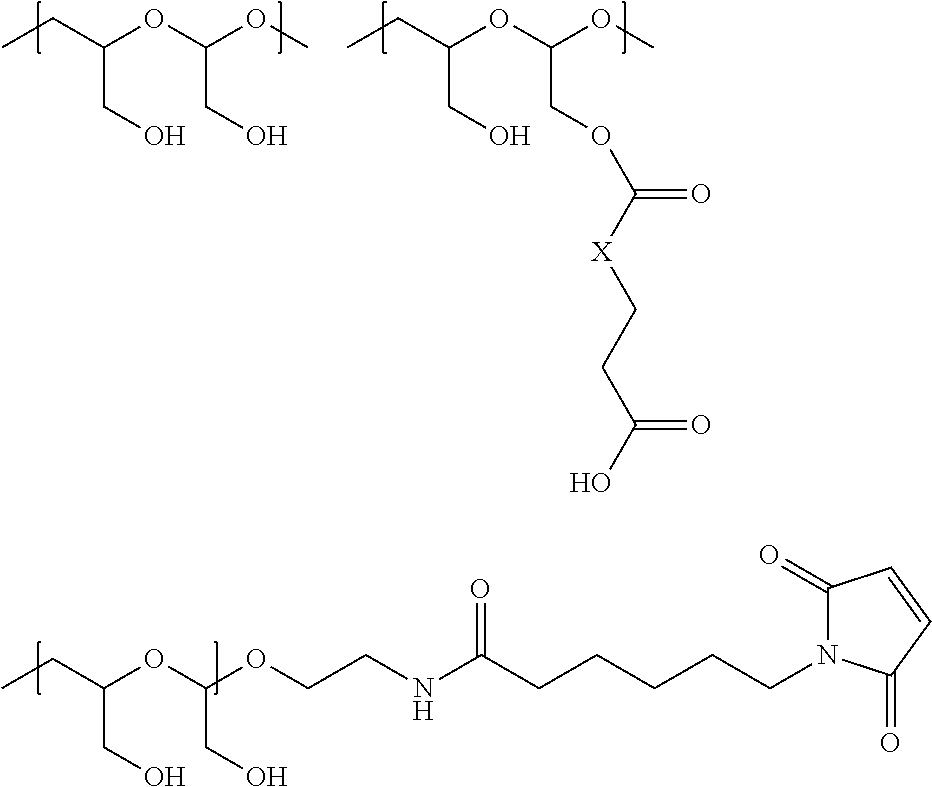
CCC(OC(OC)CO)CO.CCC(OC(OC)COC([X]CCC(O)=O)=O)CO.CCC(OC(OCCNC(CCCCCN1C(=O)C=CC1=O)=O)CO)CO
